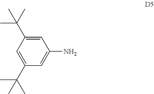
C1=C(N)C=C(C(C)(C)C)C=C1C(C)(C)C
